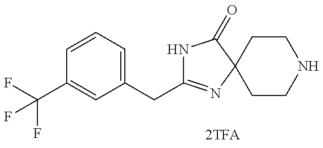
N1C(CC2=CC=CC(C(F)(F)F)=C2)=NC2(C1=O)CCNCC2
